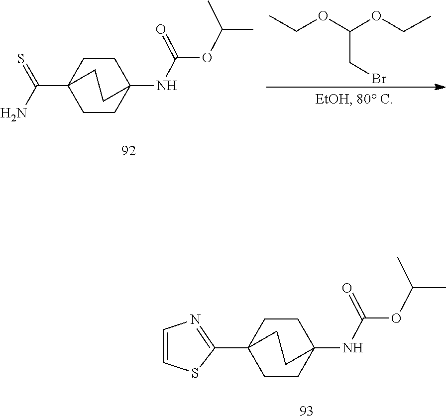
CC(C)OC(=O)NC12CCC(C(N)=S)(CC1)CC2.CCOC(OCC)CBr.CC(C)OC(=O)NC12CCC(C3=NC=CS3)(CC1)CC2
